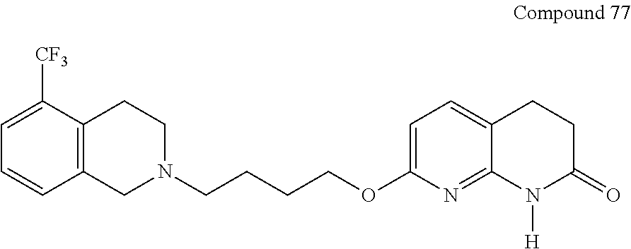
C12=C(CN(CCCCOC3=CC=C4C(=N3)N([H])C(=O)CC4)CC1)C=CC=C2[CF3]
